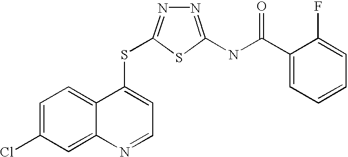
C1=C(Cl)C=C2C(=C1)C(SC1=NN=C(NC(=O)C3=CC=CC=C3F)S1)=CC=N2
